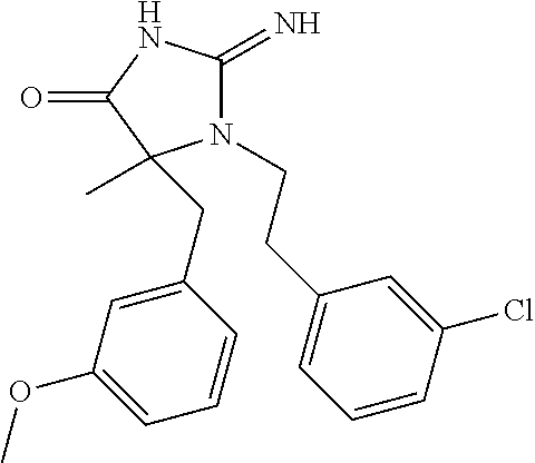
C1(OC)=CC=CC(CC2(C)N(CCC3=CC=CC(Cl)=C3)C(=N)NC2=O)=C1
